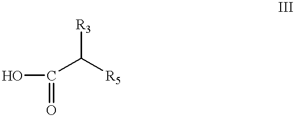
OC(=O)C([R5])[R3]
